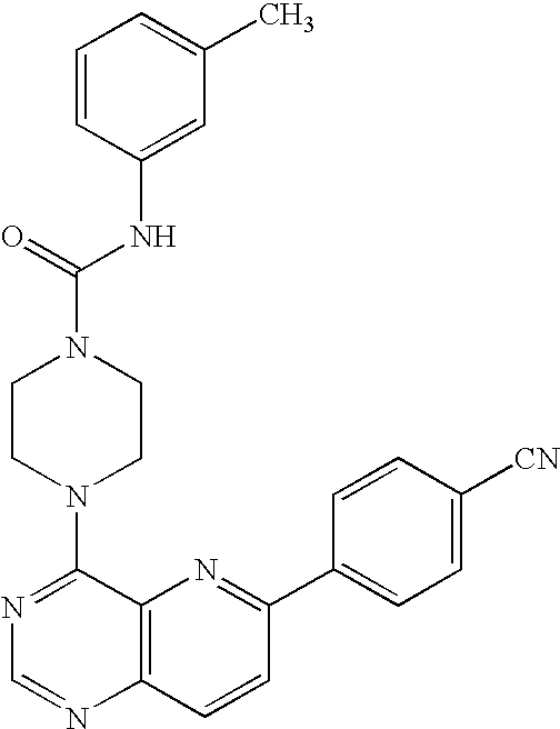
C1=CC(NC(N2CCN(C3=NC=NC4=C3N=C(C3=CC=C([CN])C=C3)C=C4)CC2)=O)=CC(C)=C1
